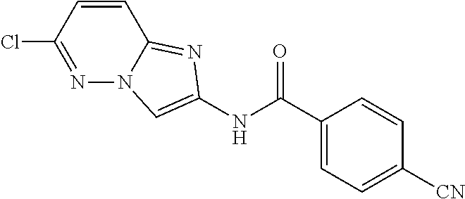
ClC1=NN2C(=NC(NC(C3=CC=C([CN])C=C3)=O)=C2)C=C1
